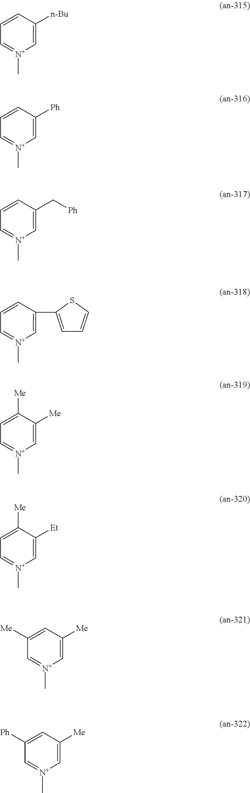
C1=C([n-Bu])C=CC=[N+]1C.C1=C([Ph])C=CC=[N+]1C.C1=C(C[Ph])C=CC=[N+]1C.C1=C(C2=CC=CS2)C=CC=[N+]1C.C1=C([Me])C([Me])=CC=[N+]1C.C1=C([Et])C([Me])=CC=[N+]1C.C1=C([Me])C=C([Me])C=[N+]1C.C1=C([Me])C=C([Ph])C=[N+]1C
